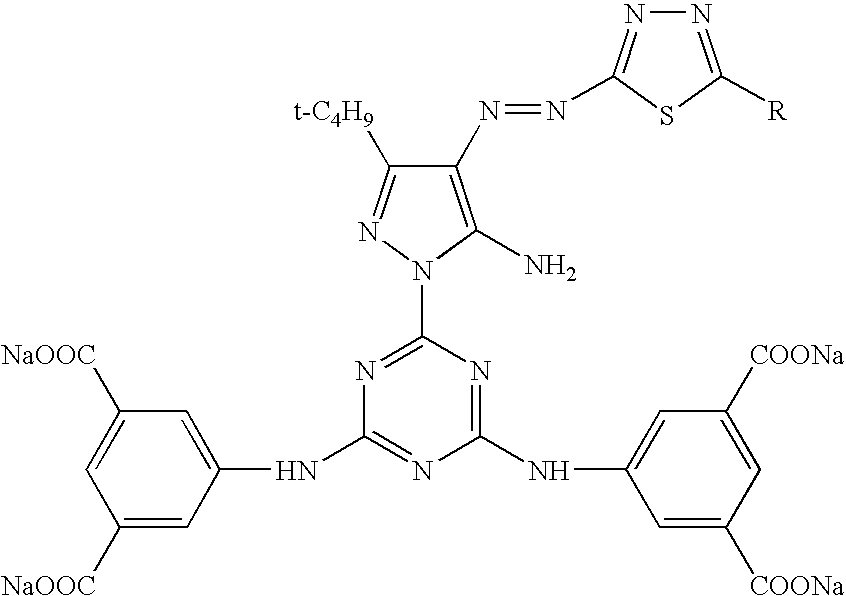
C1(N=NC2=NN=C([R])S2)=C(N)N(C2=NC(NC3=CC([NaOOC])=CC([NaOOC])=C3)=NC(NC3=CC([COONa])=CC([COONa])=C3)=N2)N=C1[t-C4H9]
